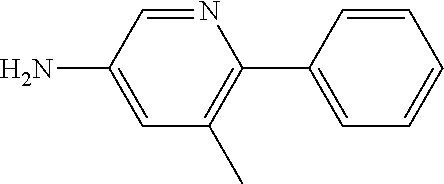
N1=CC(N)=CC(C)=C1C1=CC=CC=C1
